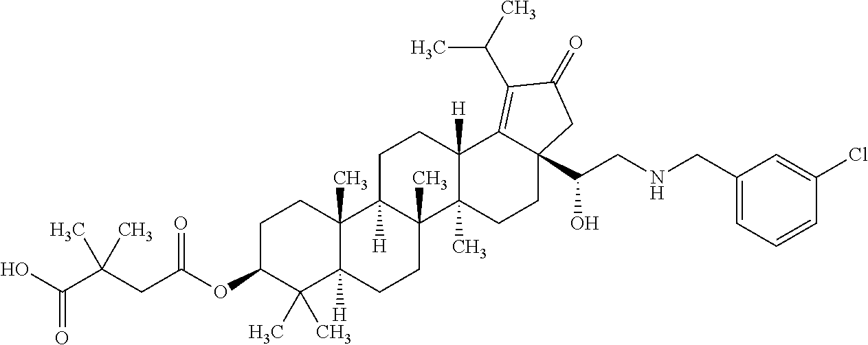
C1C(OC(CC(C(O)=O)(C)C)=O)C(C)(C)C2([H])C(C)(C1)C1([H])C(C)(CC2)C2(C)C([H])(CC1)C1=C(C(C)C)C(=O)CC1(C(CNCC1=CC=CC(Cl)=C1)O)CC2
